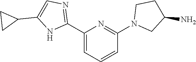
C1(C2=CC=CC(N3CC(N)CC3)=N2)=NC=C(C2CC2)N1
